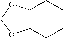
C1(CC)C(CC)OCO1
